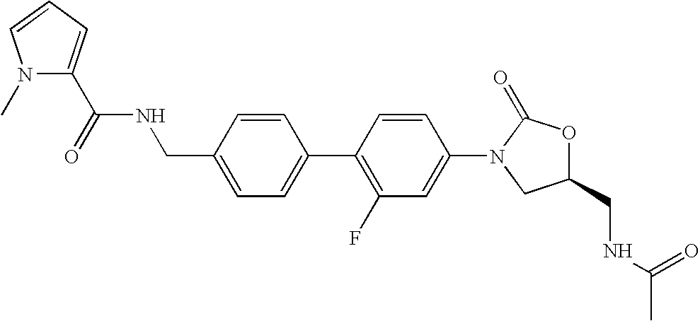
C1=C(CNC(=O)C2=CC=CN2C)C=CC(C2=C(F)C=C(N3CC(CNC(C)=O)OC3=O)C=C2)=C1
